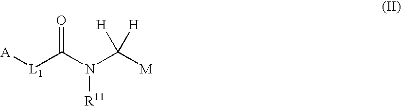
[A][L1]C(N(C([M])([H])[H])[R11])=O
